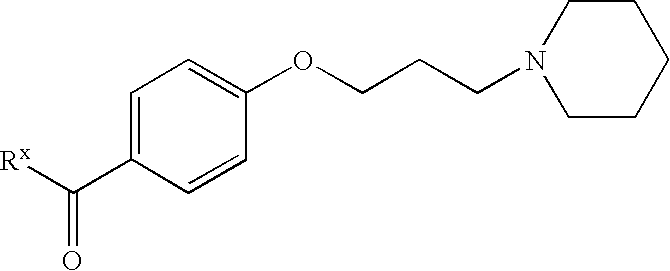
[Rx]C(C1=CC=C(OCCCN2CCCCC2)C=C1)=O
